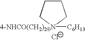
C1CC[4-NHCO(CH2)2N]([C6H13])C1.[Cl-]
